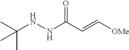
C(NNC(C=C[OMe])=O)(C)(C)C
